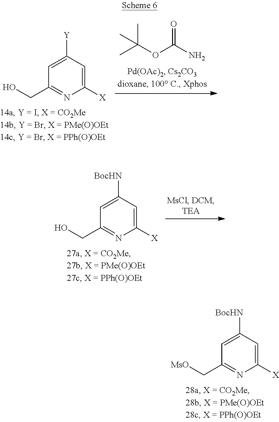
C1=C([BocHN])C=C([X])N=C1C[MsO].C1=C([Y])C=C([X])N=C1CO.O(C(N)=O)C(C)(C)C.C1=C([BocHN])C=C([X])N=C1CO
